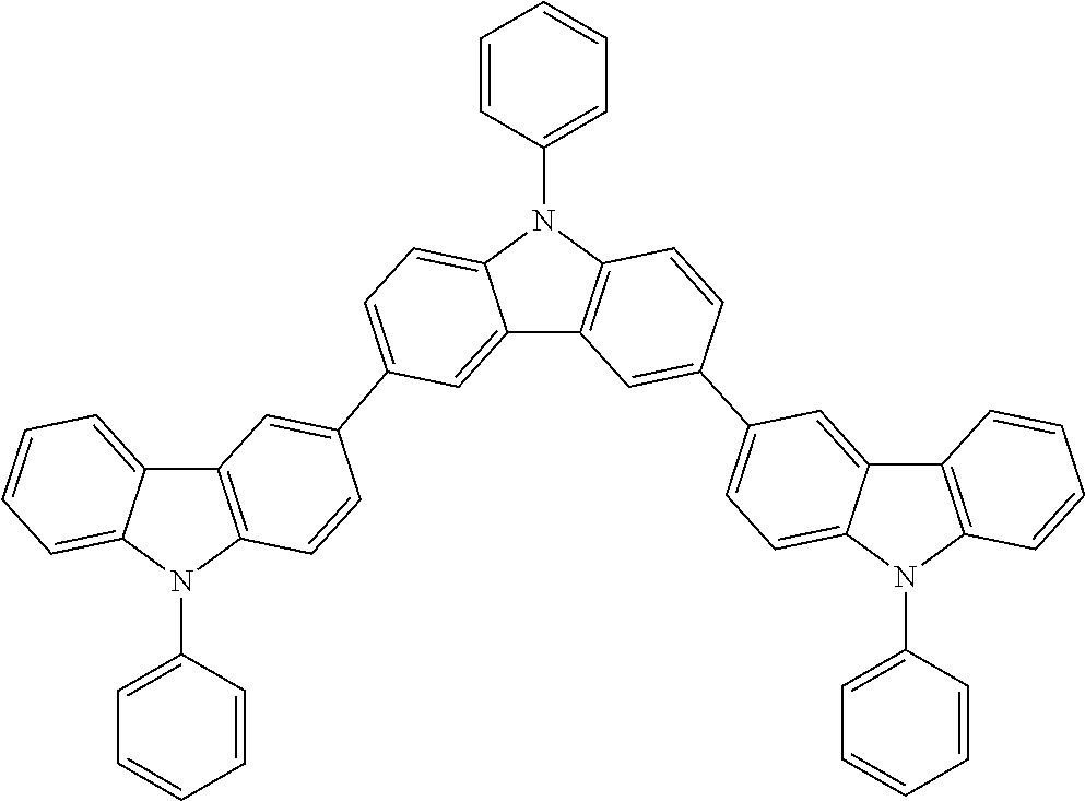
C12=C(N(C3=CC=CC=C3)C3=CC=CC=C13)C=CC(C1=CC=C3C(=C1)C1=C(N3C3=CC=CC=C3)C=CC(C3=CC=C4C(=C3)C3=C(N4C4=CC=CC=C4)C=CC=C3)=C1)=C2
